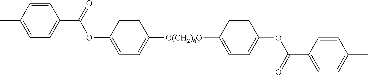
C1=CC(C)=CC=C1C(=O)OC1=CC=C([O(CH2)6O]C2=CC=C(OC(C3=CC=C(C)C=C3)=O)C=C2)C=C1
